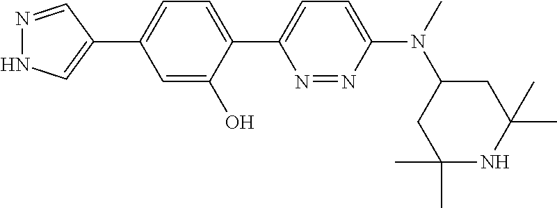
N1=NC(N(C2CC(C)(C)NC(C)(C)C2)C)=CC=C1C1=CC=C(C2=CNN=C2)C=C1O
